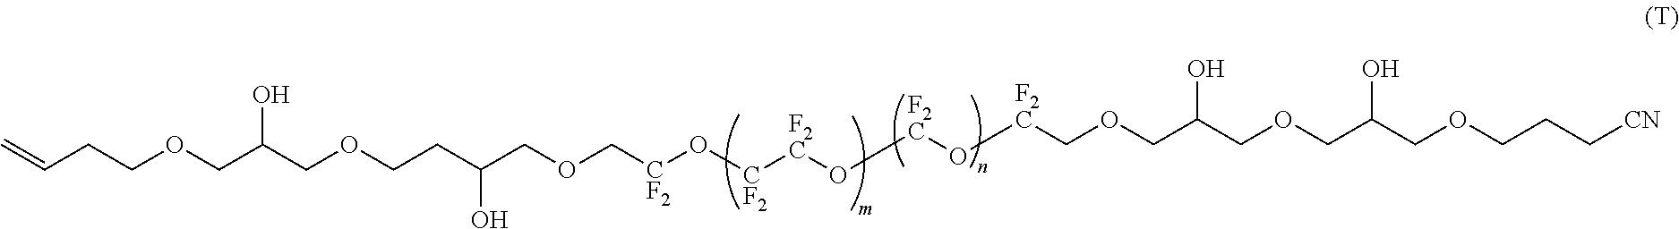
C(C(COCCC(COC[CF2]O[CF2][F2C]O[F2C]O[F2C]COCC(COCC(COCCC[CN])O)O)O)O)OCCC=C
